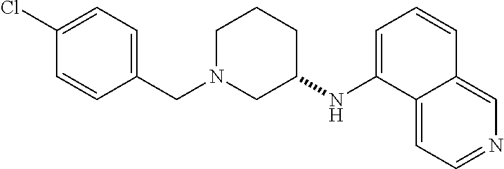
C1(Cl)=CC=C(CN2CCCC(NC3=CC=CC4=CN=CC=C34)C2)C=C1
